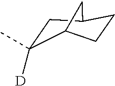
C1(C)([D])CC2CCC1C2
